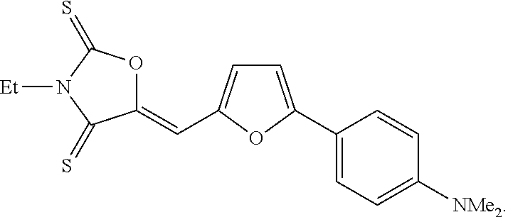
C1(C2=CC=C(C=C3OC(=S)N([Et])C3=S)O2)=CC=C([NMe2])C=C1
